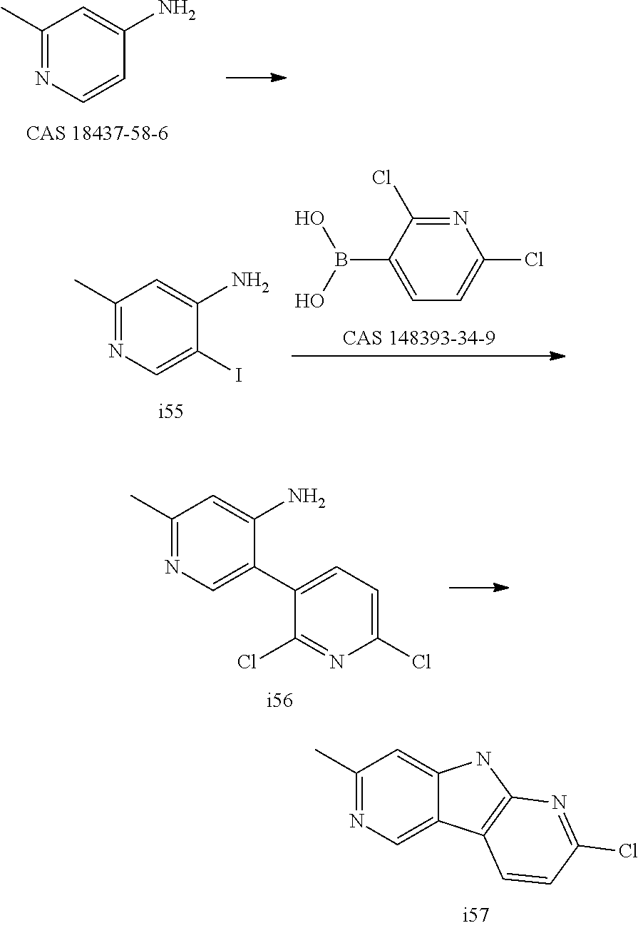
C1(C)=NC=CC(N)=C1.C1(C)=NC=C(I)C(N)=C1.C1=C(B(O)O)C(Cl)=NC(Cl)=C1.C1(C)=NC=C(C2=CC=C(Cl)N=C2Cl)C(N)=C1.C1(C)=NC=C2C(=C1)NC1=C2C=CC(Cl)=N1
